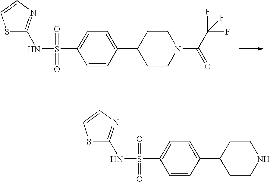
C1=C(C2CCN(C(C(F)(F)F)=O)CC2)C=CC(S(NC2=NC=CS2)(=O)=O)=C1.C1=C(C2CCNCC2)C=CC(S(NC2=NC=CS2)(=O)=O)=C1
